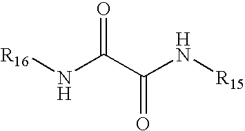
[R16]NC(C(N[R15])=O)=O
